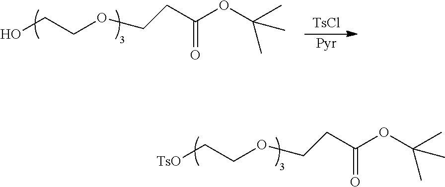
[TsO]CCOCCC(OC(C)(C)C)=O.[TsCl].[Pyr].OCCOCCC(OC(C)(C)C)=O
